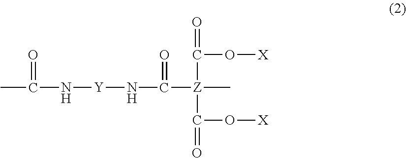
CC(N[Y]NC([Z](C)(C(=O)O[X])C(=O)O[X])=O)=O
